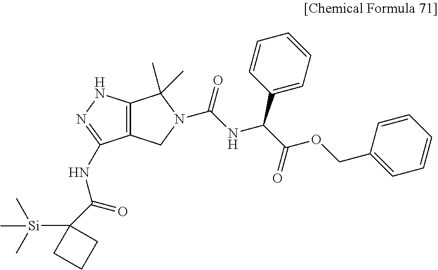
C12=C(NN=C1NC(=O)C1([Si](C)(C)C)CCC1)C(C)(C)N(C(NC(C1=CC=CC=C1)C(OCC1=CC=CC=C1)=O)=O)C2
